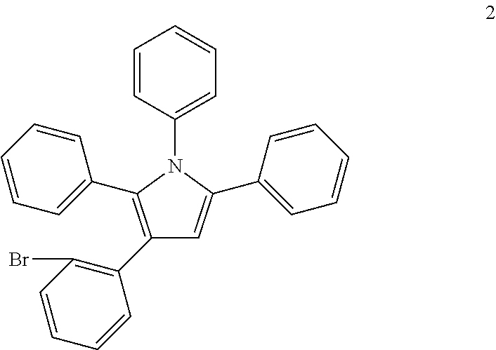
C1(C2=C(Br)C=CC=C2)=C(C2=CC=CC=C2)N(C2=CC=CC=C2)C(C2=CC=CC=C2)=C1
